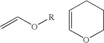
C=CO[R].C1=COCCC1
